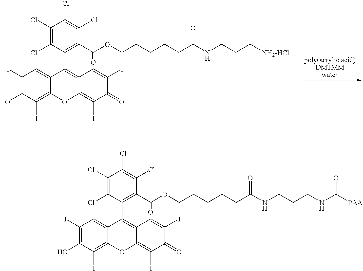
C1(Cl)=C(Cl)C(C2=C3C(=C(I)C(=O)C(I)=C3)OC3=C(I)C(O)=C(I)C=C23)=C(C(=O)OCCCCCC(NCCC[NH2-HCl])=O)C(Cl)=C1Cl.C1(Cl)=C(Cl)C(C2=C3C(=C(I)C(=O)C(I)=C3)OC3=C(I)C(O)=C(I)C=C23)=C(C(=O)OCCCCCC(NCCCNC([PAA])=O)=O)C(Cl)=C1Cl
